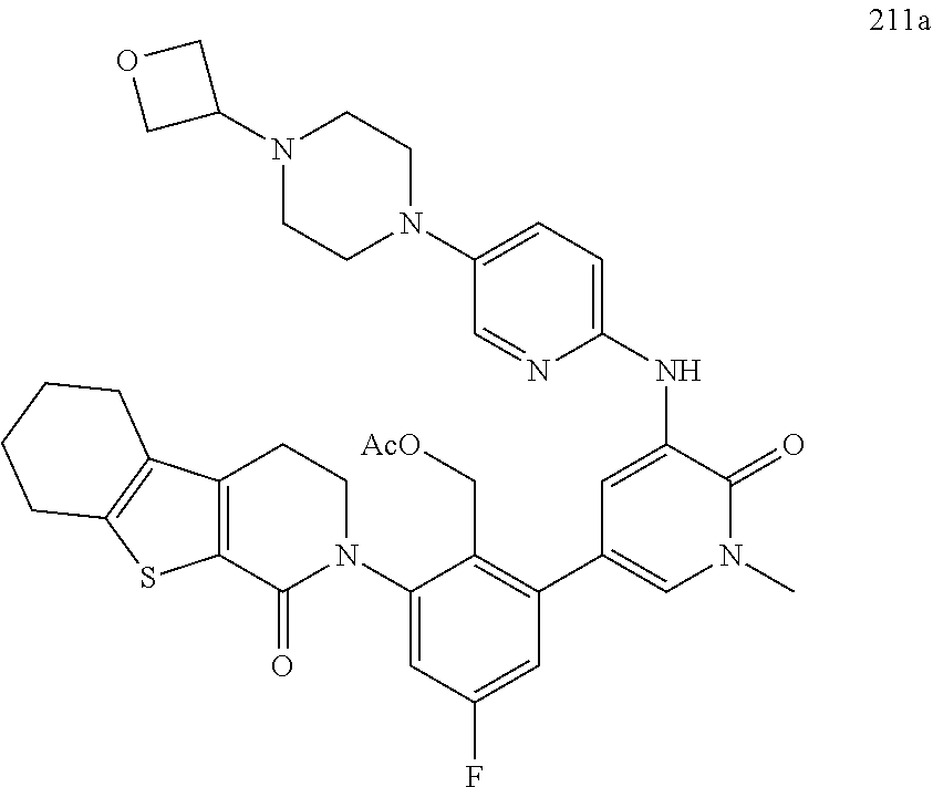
C1=C(NC2=CC=C(N3CCN(C4COC4)CC3)C=N2)C(=O)N(C)C=C1C1=C(C[AcO])C(N2CCC3=C(C2=O)SC2=C3CCCC2)=CC(F)=C1
